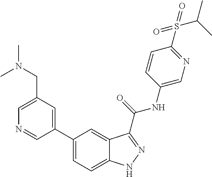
C1(CN(C)C)=CN=CC(C2=CC=C3C(=C2)C(C(NC2=CN=C(S(=O)(=O)C(C)C)C=C2)=O)=NN3)=C1
